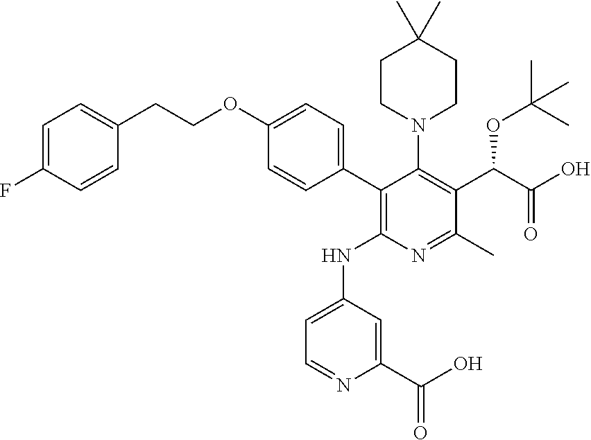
C1(C2=CC=C(OCCC3=CC=C(F)C=C3)C=C2)=C(NC2=CC=NC(C(O)=O)=C2)N=C(C)C(C(C(O)=O)OC(C)(C)C)=C1N1CCC(C)(C)CC1
